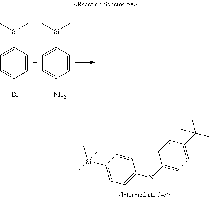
C1=CC(NC2=CC=C(C(C)(C)C)C=C2)=CC=C1[Si](C)(C)C.C1=C([Si](C)(C)C)C=CC(Br)=C1.C1=C([Si](C)(C)C)C=CC(N)=C1
